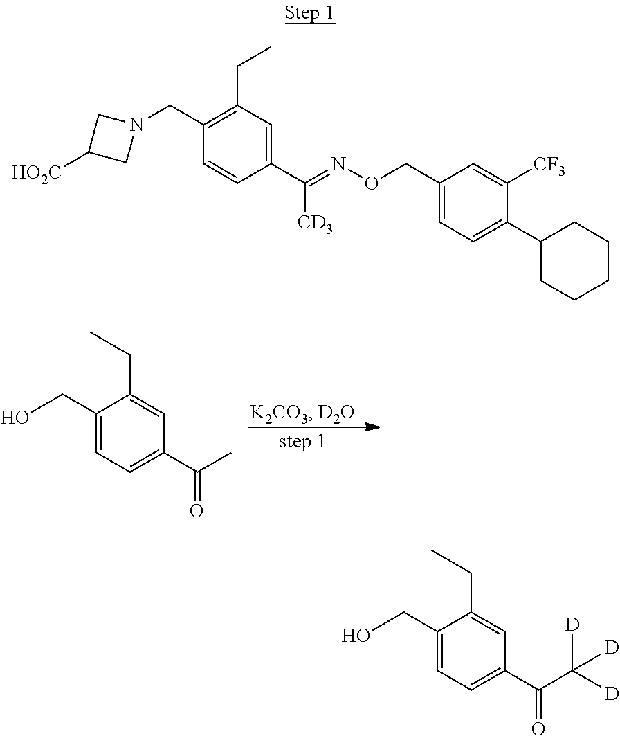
CC(=O)C1=CC=C(CO)C(CC)=C1.C1(CON=C([CD3])C2=CC(CC)=C(CN3CC([HO2C])C3)C=C2)=CC=C(C2CCCCC2)C([CF3])=C1.C(C(=O)C1=CC=C(CO)C(CC)=C1)([D])([D])[D]
